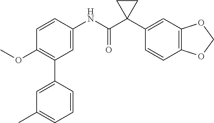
C1=C(C)C=C(C2=C(OC)C=CC(NC(C3(C4=CC5=C(C=C4)OCO5)CC3)=O)=C2)C=C1
